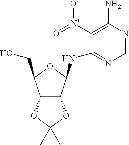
C1=NC(N)=C([N+](=O)[O-])C(NC2C3C(C(CO)O2)OC(C)(C)O3)=N1
